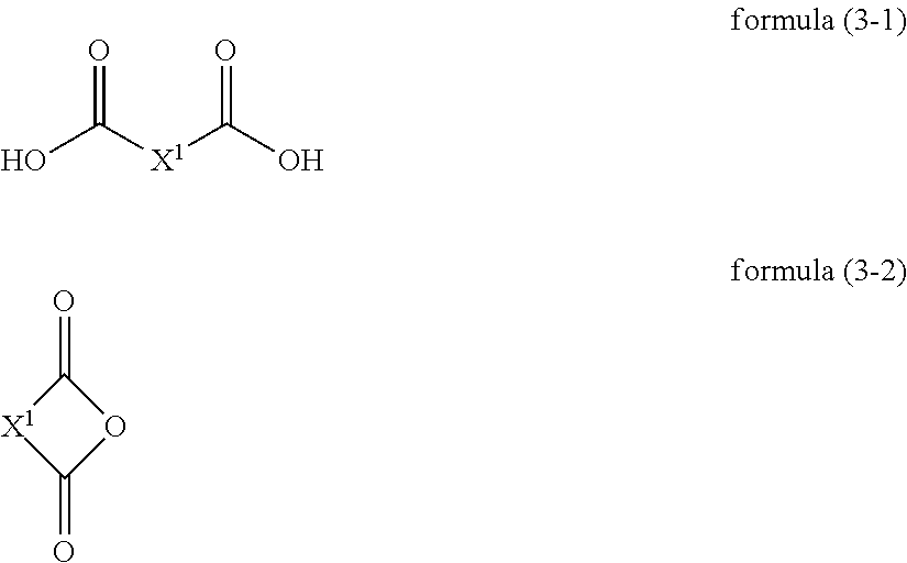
OC(=O)[X1]C(=O)O.C1(=O)[X1]C(=O)O1
